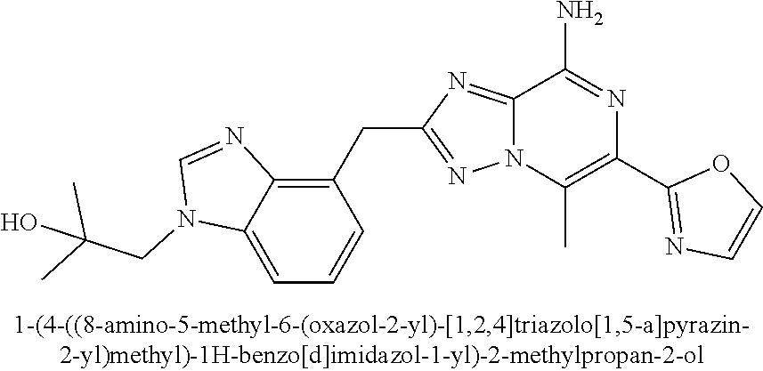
C1(CC2=NN3C(=N2)C(N)=NC(C2=NC=CO2)=C3C)=C2C(=CC=C1)N(CC(C)(C)O)C=N2
